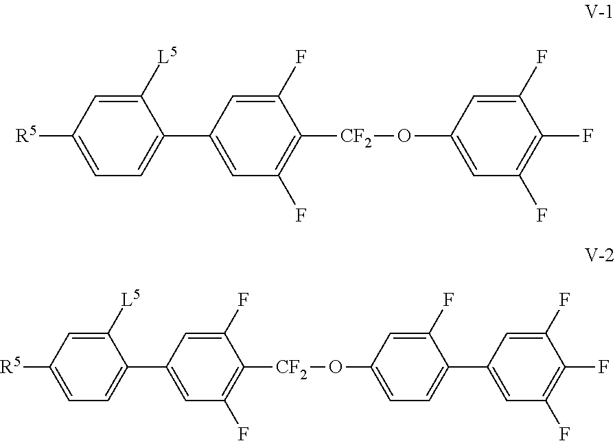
C1(C2=CC(F)=C([CF2]OC3=CC(F)=C(F)C(F)=C3)C(F)=C2)=CC=C([R5])C=C1[L5].C1(C2=CC(F)=C([CF2]OC3=CC=C(C4=CC(F)=C(F)C(F)=C4)C(F)=C3)C(F)=C2)=CC=C([R5])C=C1[L5]
